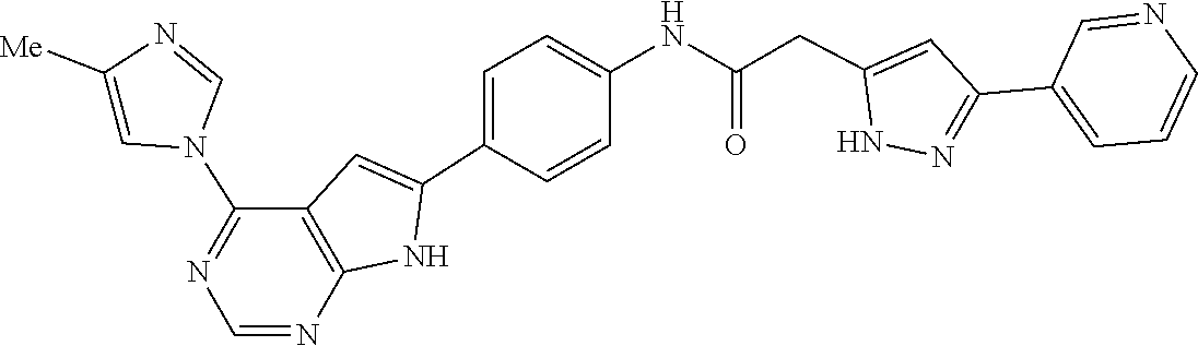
C1=C(C2=NNC(CC(NC3=CC=C(C4=CC5=C(N4)N=CN=C5N4C=NC([Me])=C4)C=C3)=O)=C2)C=NC=C1
